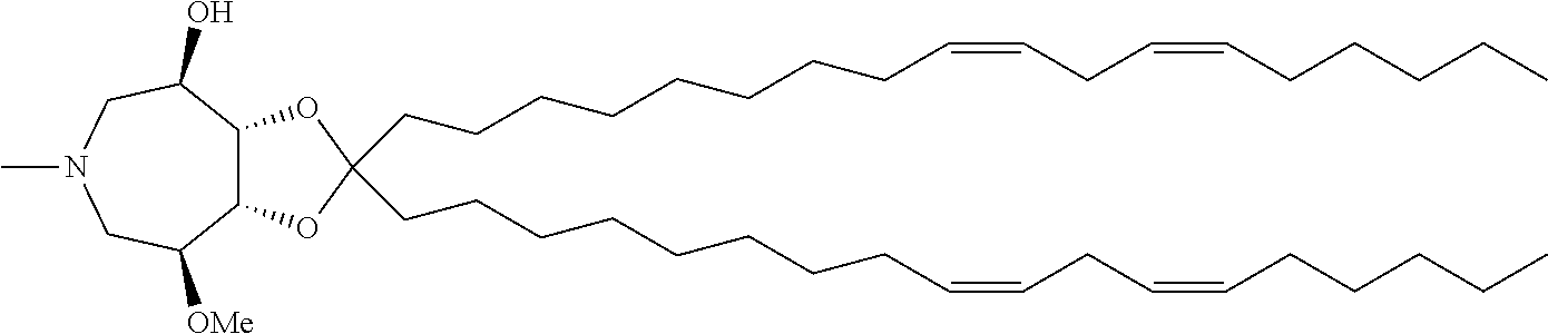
C12C(OC(CCCCCCCCC=CCC=CCCCCC)(CCCCCCCCC=CCC=CCCCCC)O1)C(O)CN(C)CC2[OMe]
